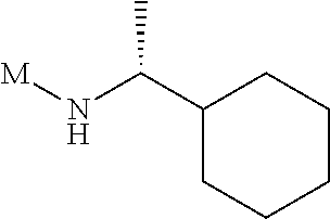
[M]NC(C1CCCCC1)C
